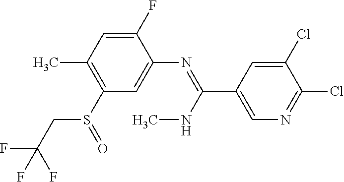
S(C1=C(C)C=C(F)C(N=C(C2=CN=C(Cl)C(Cl)=C2)NC)=C1)(=O)CC(F)(F)F
